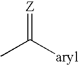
CC([aryl])=[Z]
